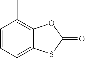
C1=CC=C2C(=C1C)OC(=O)S2
